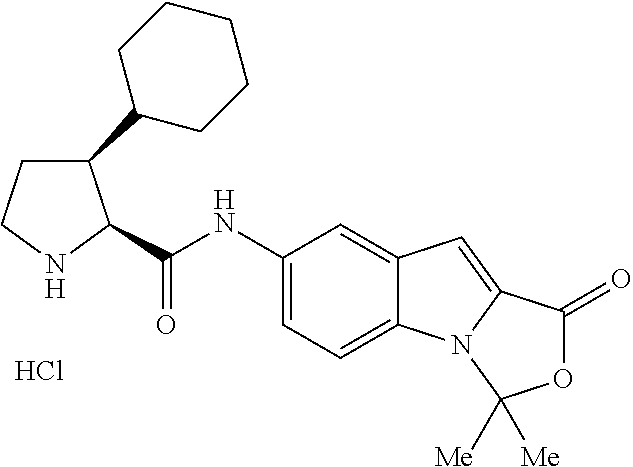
C1(C2CCCCC2)CCNC1C(NC1=CC=C2C(=C1)C=C1N2C([Me])([Me])OC1=O)=O.Cl
